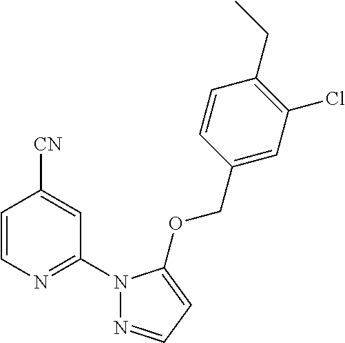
C1=CN=C(N2N=CC=C2OCC2=CC(Cl)=C(CC)C=C2)C=C1[CN]
